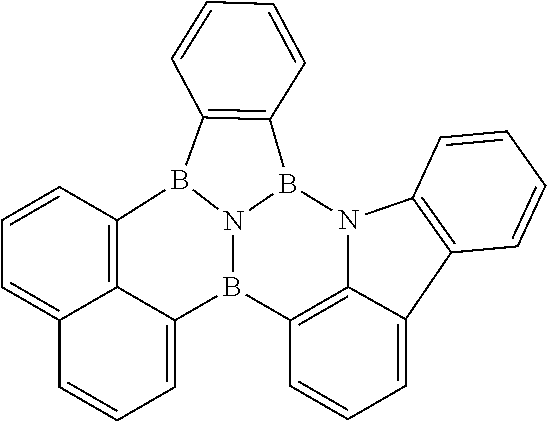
C1=CC=CC2=C1N1C3=C(C=CC=C23)B2N3B1C1=C(C=CC=C1)B3C1=C3C2=CC=CC3=CC=C1
